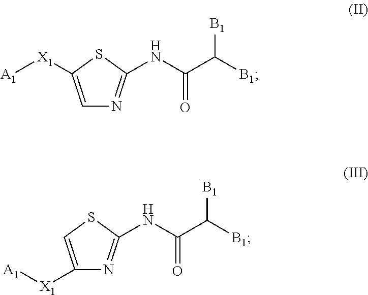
C1=C([X1][A1])SC(NC(C([B1])[B1])=O)=N1.C1([X1][A1])=CSC(NC(C([B1])[B1])=O)=N1
